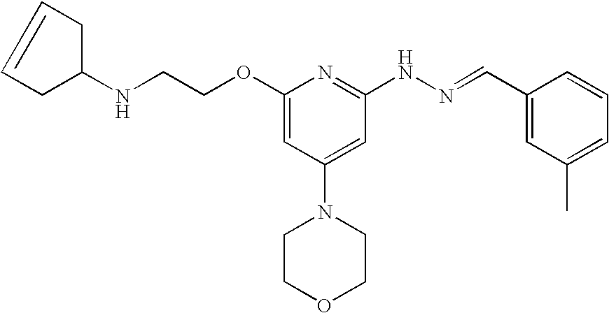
N(CCOC1=CC(N2CCOCC2)=CC(NN=CC2=CC(C)=CC=C2)=N1)C1CC=CC1
